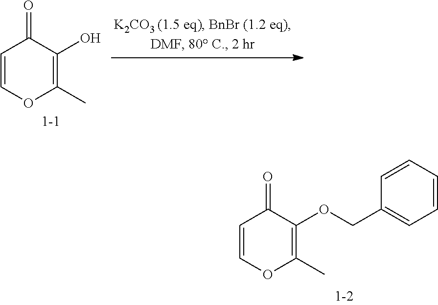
C1=COC(C)=C(O)C1=O.C1=COC(C)=C(OCC2=CC=CC=C2)C1=O
